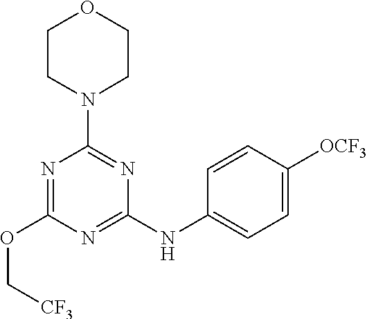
N1=C(NC2=CC=C([OCF3])C=C2)N=C(N2CCOCC2)N=C1OC[CF3]
